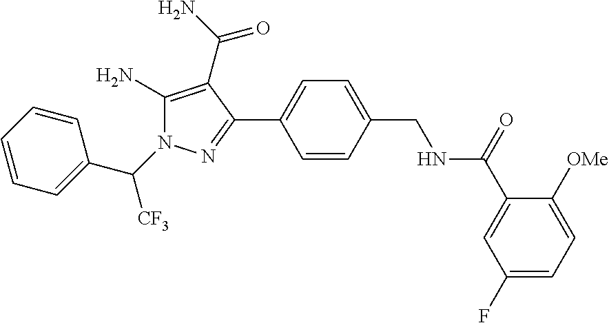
C(N1C(N)=C(C(N)=O)C(C2=CC=C(CNC(C3=CC(F)=CC=C3[OMe])=O)C=C2)=N1)([CF3])C1=CC=CC=C1
